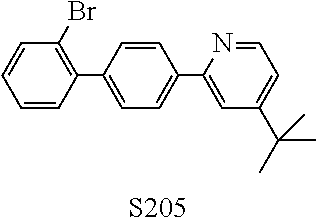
C1=CC(C2=CC=C(C3=CC(C(C)(C)C)=CC=N3)C=C2)=C(Br)C=C1.[S205]
